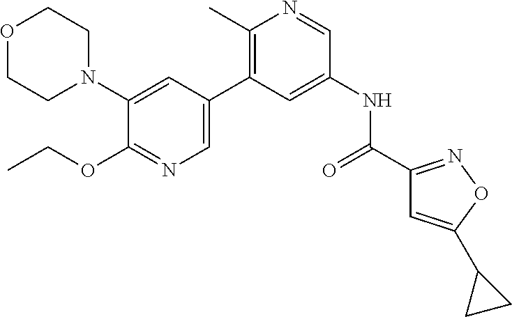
O1CCN(C2=CC(C3=C(C)N=CC(NC(C4=NOC(C5CC5)=C4)=O)=C3)=CN=C2OCC)CC1
